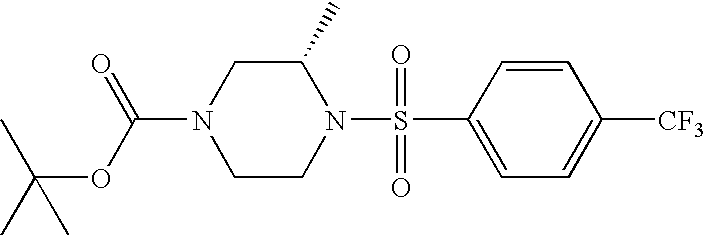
N1(S(=O)(C2=CC=C([CF3])C=C2)=O)C(C)CN(C(=O)OC(C)(C)C)CC1
